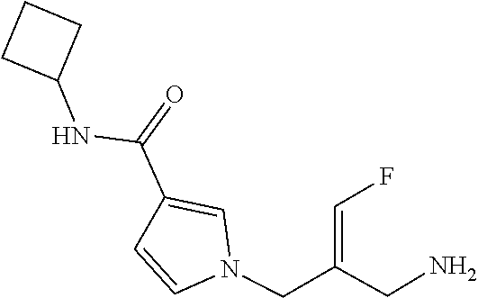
N1(CC(CN)=CF)C=CC(C(=O)NC2CCC2)=C1
